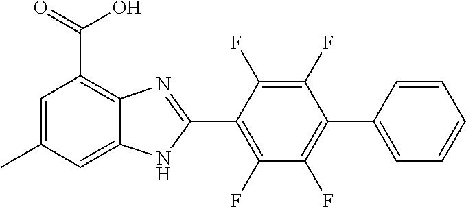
C1=C(C)C=C2C(=C1C(=O)O)N=C(C1=C(F)C(F)=C(C3=CC=CC=C3)C(F)=C1F)N2
